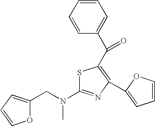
S1C(N(CC2=CC=CO2)C)=NC(C2=CC=CO2)=C1C(C1=CC=CC=C1)=O
